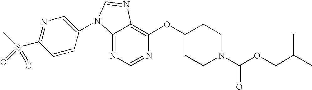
C12=NC=NC(OC3CCN(C(OCC(C)C)=O)CC3)=C1N=CN2C1=CN=C(S(C)(=O)=O)C=C1
